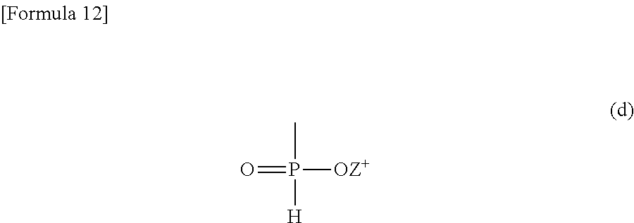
CP([H])([OZ+])=O
